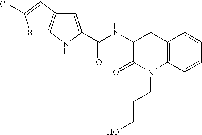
C12=C(C=CC=C1)N(CCCO)C(=O)C(NC(=O)C1=CC3=C(N1)SC(Cl)=C3)C2
